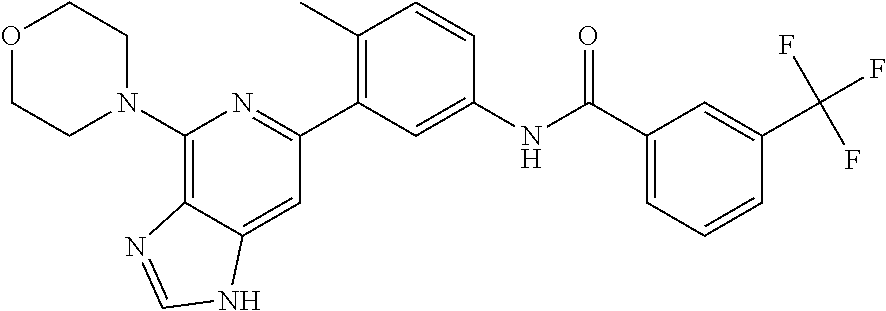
C1(C2=C(C)C=CC(NC(C3=CC=CC(C(F)(F)F)=C3)=O)=C2)=NC(N2CCOCC2)=C2C(=C1)NC=N2
